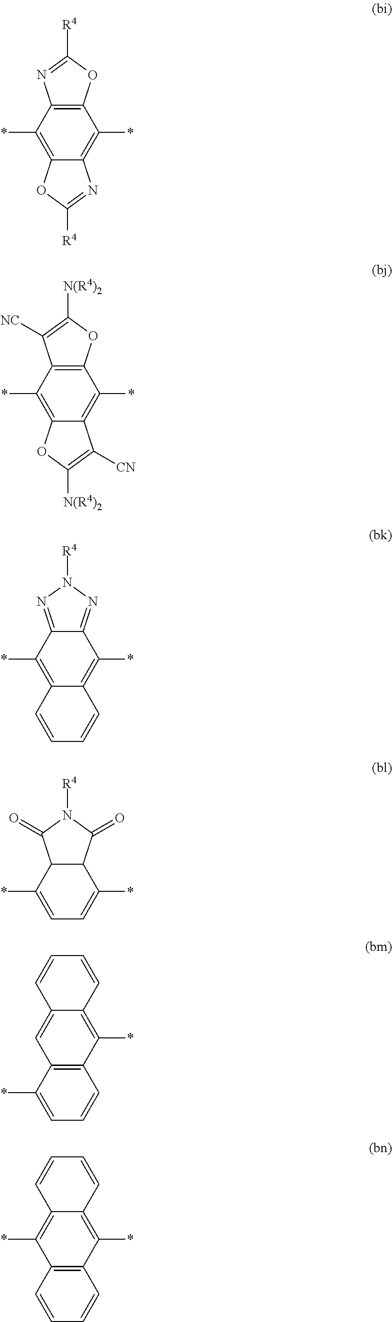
C12=C(C(*)=C3C(=C1*)N=C([R4])O3)N=C([R4])O2.C12=C(C(*)=C3C(=C1*)C([CN])=C([N(R4)2])O3)C([NC])=C([N(R4)2])O2.C12=NN([R4])N=C1C(*)=C1C(=C2*)C=CC=C1.C12C(C(*)=CC=C1*)C(=O)N([R4])C2=O.C12=C(*)C3=C(C=C1C=CC=C2)C(*)=CC=C3.C12=C(*)C3=C(C=CC=C3)C(*)=C1C=CC=C2
